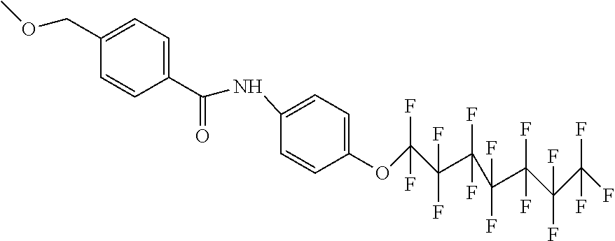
C1(C(NC2=CC=C(OC(C(F)(F)C(F)(F)C(F)(F)C(F)(F)C(F)(F)C(F)(F)F)(F)F)C=C2)=O)=CC=C(COC)C=C1
